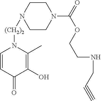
C1=CC(=O)C(O)=C(C)N1[(CH2)2]N1CCN(C(=O)OCCNCC#C)CC1
